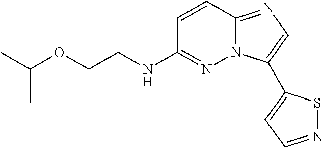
C1=CC2=NC=C(C3=CC=NS3)N2N=C1NCCOC(C)C
